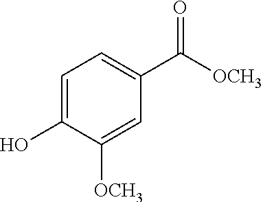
C1=C([OCH3])C(O)=CC=C1C([OCH3])=O
